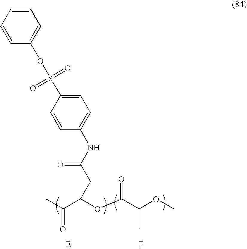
CC(=O)C(OC(C(OC)C)=O)CC(=O)NC1=CC=C(S(OC2=CC=CC=C2)(=O)=O)C=C1.F
